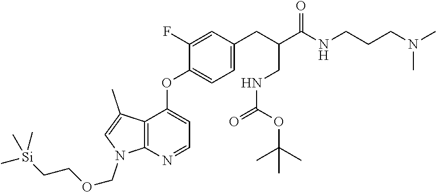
C12=C(N=CC=C1OC1=CC=C(CC(C(=O)NCCCN(C)C)CNC(=O)OC(C)(C)C)C=C1F)N(COCC[Si](C)(C)C)C=C2C
